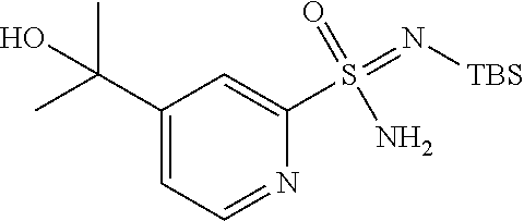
N1=CC=C(C(O)(C)C)C=C1S(=N[TBS])(=O)N
